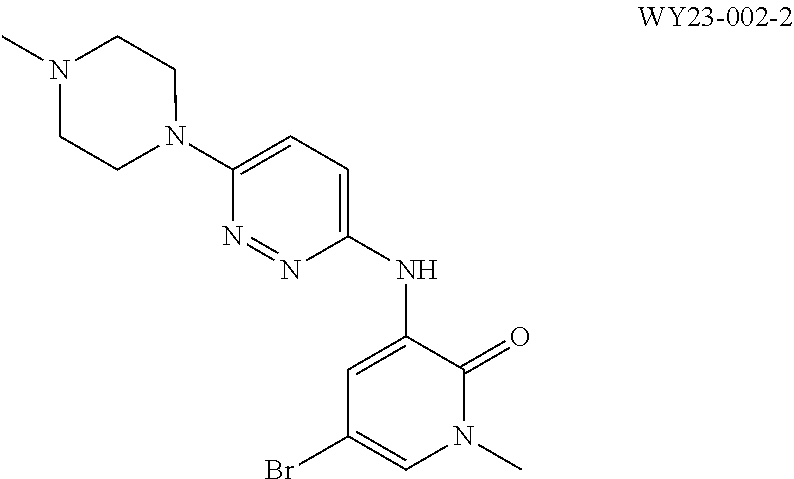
BrC1=CN(C)C(=O)C(NC2=CC=C(N3CCN(C)CC3)N=N2)=C1
